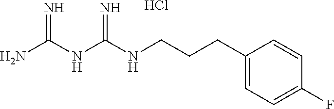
Cl.C(CC1=CC=C(F)C=C1)CNC(NC(N)=N)=N
